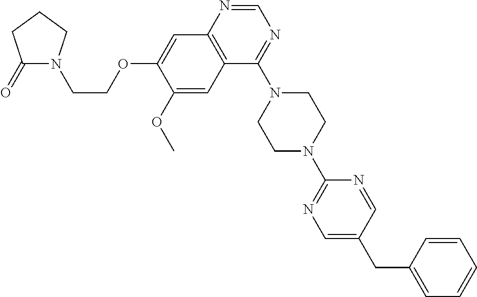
C1(=O)N(CCOC2=CC3=C(C=C2OC)C(N2CCN(C4=NC=C(CC5=CC=CC=C5)C=N4)CC2)=NC=N3)CCC1
